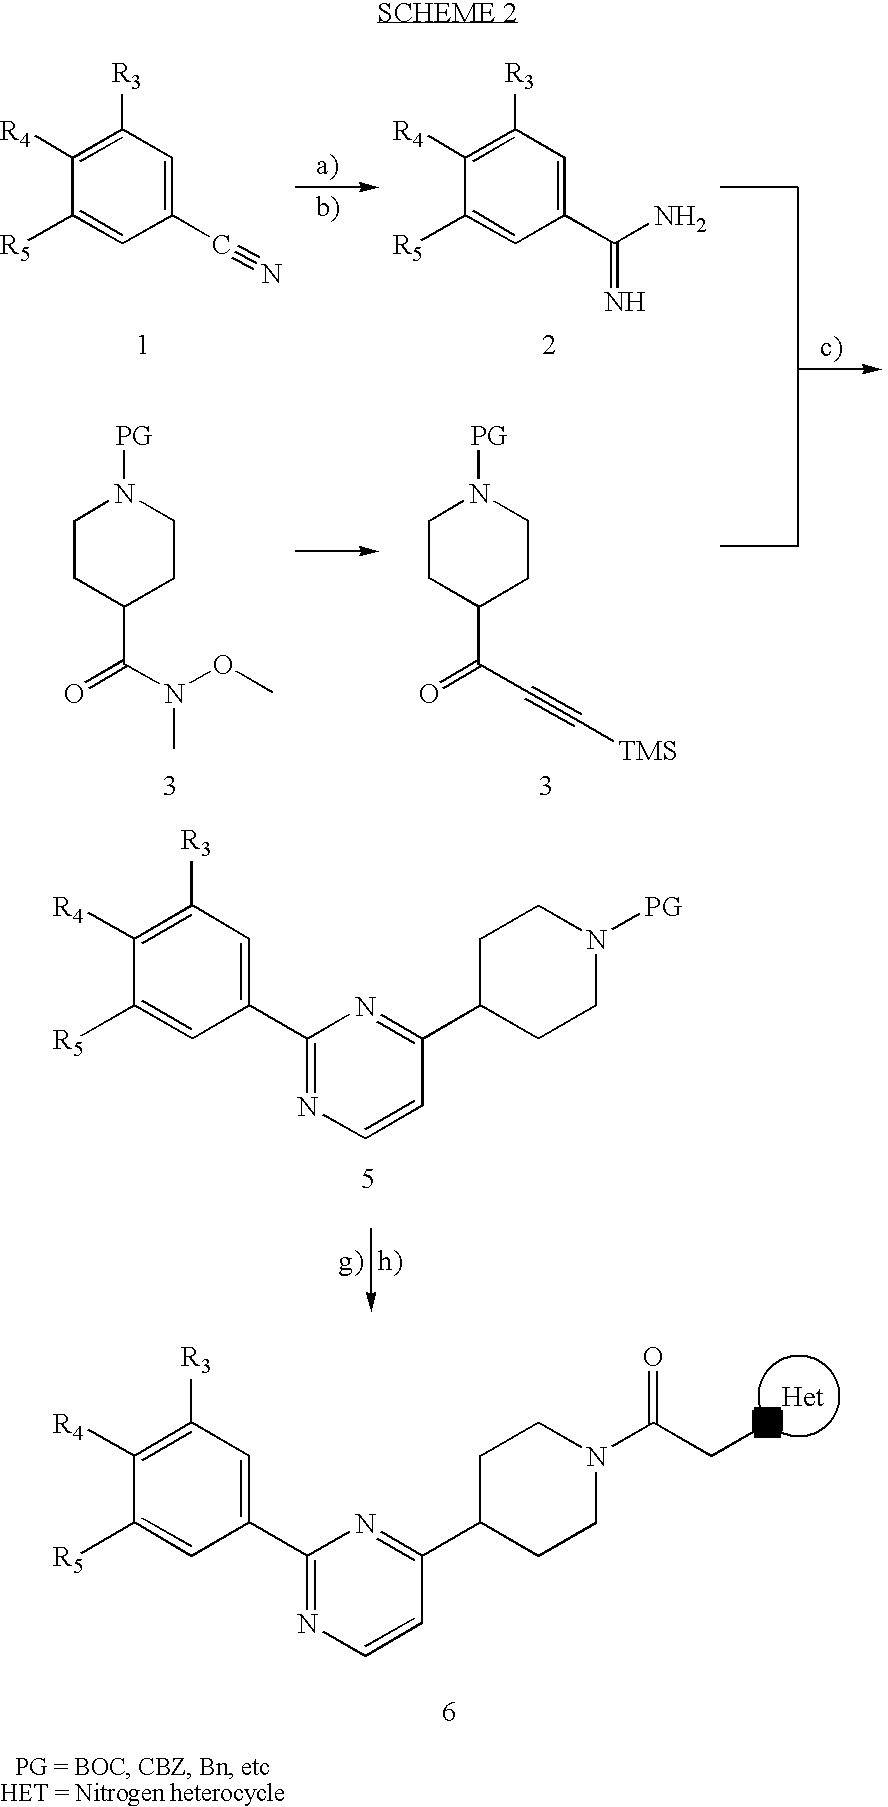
C1(C#N)=CC([R3])=C([R4])C([R5])=C1.C1(C(N)=N)=CC([R3])=C([R4])C([R5])=C1.C1CC(C(=O)N(C)OC)CCN1[PG].C1CC(C(=O)C#C[TMS])CCN1[PG].C1(C2=NC=CC(C3CCN([PG])CC3)=N2)=CC([R3])=C([R4])C([R5])=C1.C1(C2=NC=CC(C3CCN(C(CN)=O)CC3)=N2)=CC([R3])=C([R4])C([R5])=C1.[Het]
